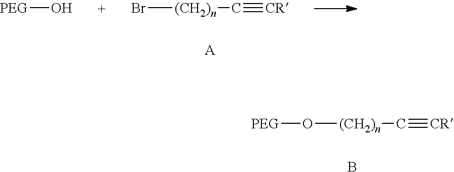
Br[(CH2)n]C#[CR].[A].[PEG]O.O([(CH2)n]C#[CR])[PEG].B
